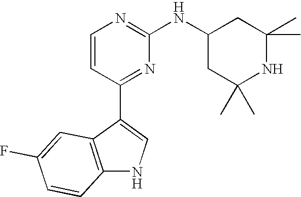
C1=CC(C2=CNC3=C2C=C(F)C=C3)=NC(NC2CC(C)(C)NC(C)(C)C2)=N1
